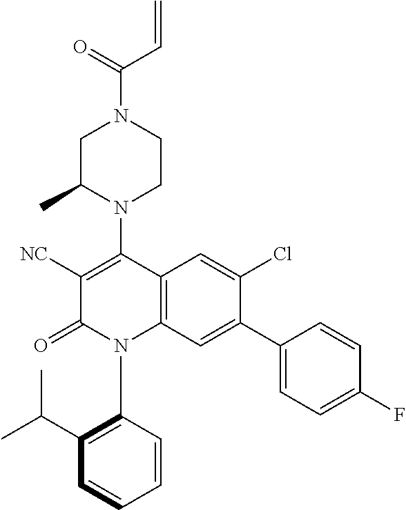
C1C(C)N(C2=C([NC])C(=O)N(C3=C(C(C)C)C=CC=C3)C3=C2C=C(Cl)C(C2=CC=C(F)C=C2)=C3)CCN1C(=O)C=C
